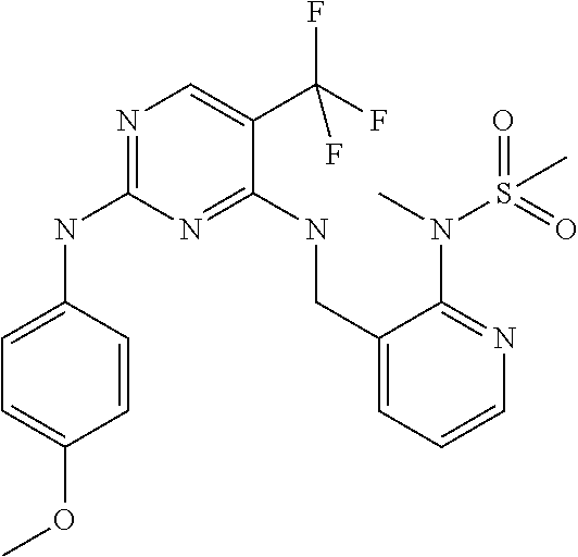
C1=CC(NC2=NC=C(C(F)(F)F)C(NCC3=CC=CN=C3N(C)S(=O)(C)=O)=N2)=CC=C1OC
